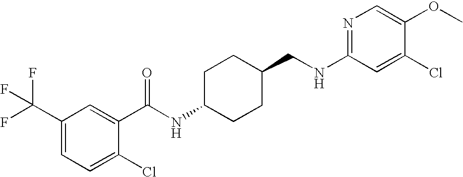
C1(NCC2CCC(NC(=O)C3=CC(C(F)(F)F)=CC=C3Cl)CC2)=NC=C(OC)C(Cl)=C1
